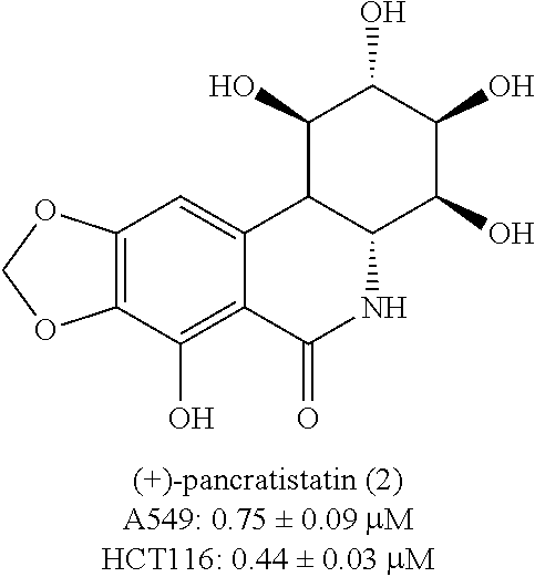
C1(O)C2C(C(O)C(O)C1O)NC(=O)C1=C(O)C3=C(C=C21)OCO3
